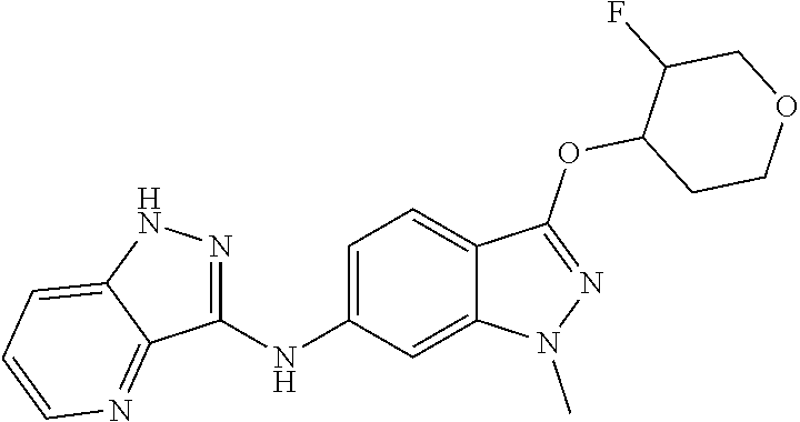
C1(NC2=CC=C3C(=C2)N(C)N=C3OC2CCOCC2F)=NNC2=CC=CN=C12
